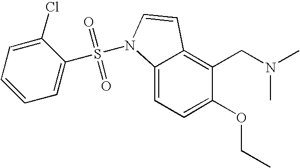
C1(OCC)=CC=C2C(=C1CN(C)C)C=CN2S(=O)(=O)C1=CC=CC=C1Cl
